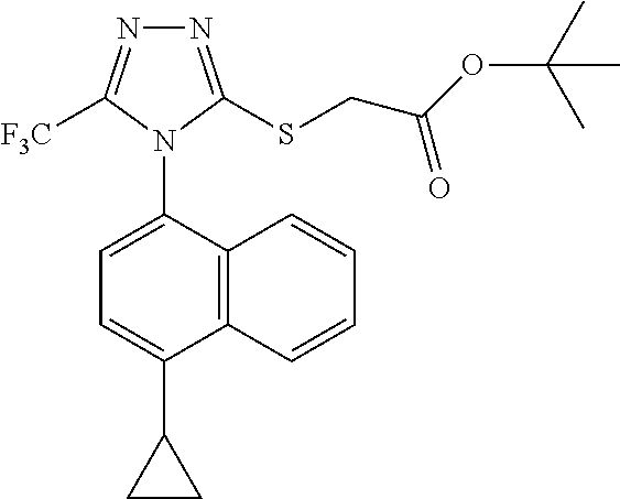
N1=C(SCC(OC(C)(C)C)=O)N(C2=CC=C(C3CC3)C3=C2C=CC=C3)C([F3C])=N1
